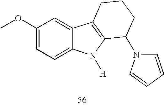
C1(OC)=CC=C2C(=C1)C1=C(N2[H])C(N2C=CC=C2)CCC1
